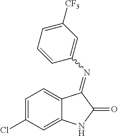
C1=C(Cl)C=C2C(=C1)C(=NC1=CC([CF3])=CC=C1)C(=O)N2
